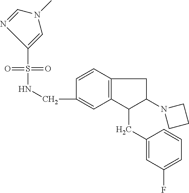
C(C1=CC2=C(C=C1)CC(N1CCC1)C2CC1=CC(F)=CC=C1)NS(=O)(=O)C1=CN(C)C=N1
